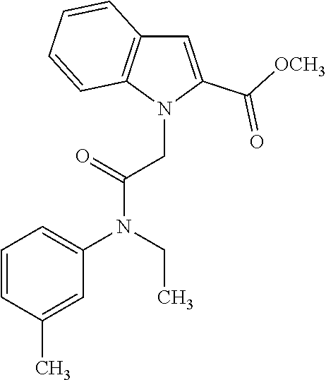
C1=CC(C)=CC(N(CC)C(=O)CN2C(C([OCH3])=O)=CC3=C2C=CC=C3)=C1
